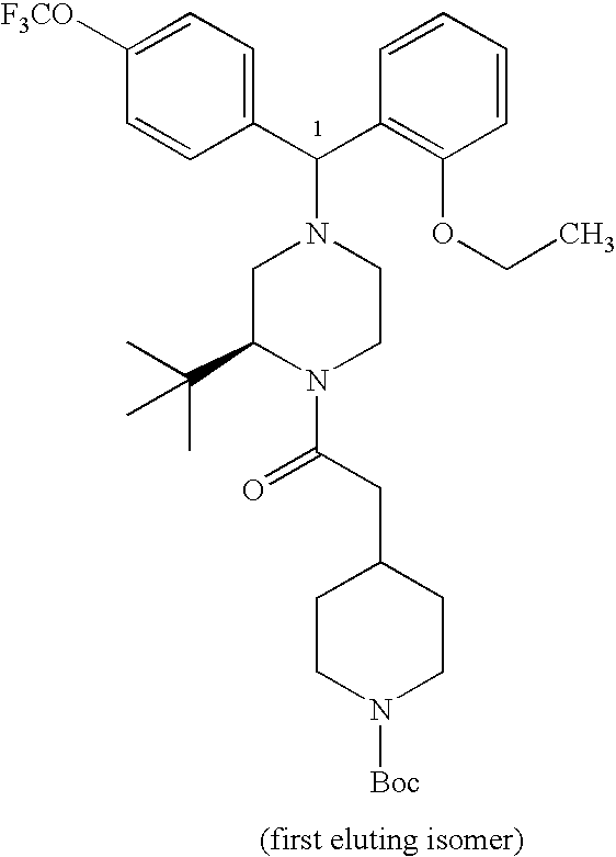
C1(C(C2=C(OCC)C=CC=C2)N2CC(C(C)(C)C)N(C(CC3CCN([Boc])CC3)=O)CC2)=CC=C([F3CO])C=C1
